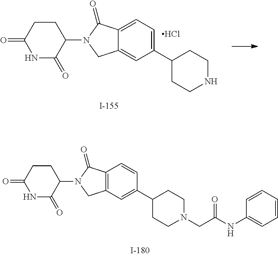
C12=CC(C3CCNCC3)=CC=C1C(=O)N(C1CCC(=O)NC1=O)C2.Cl.C12=C(C(=O)N(C3CCC(=O)NC3=O)C1)C=CC(C1CCN(CC(=O)NC3=CC=CC=C3)CC1)=C2
